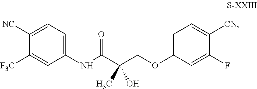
C1=C([NC])C([F3C])=CC(NC(C(COC2=CC=C([CN])C(F)=C2)(C)O)=O)=C1
